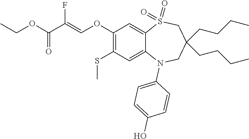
C1C(CCCC)(CCCC)CN(C2=CC=C(O)C=C2)C2=CC(SC)=C(OC=C(C(OCC)=O)F)C=C2S1(=O)=O
